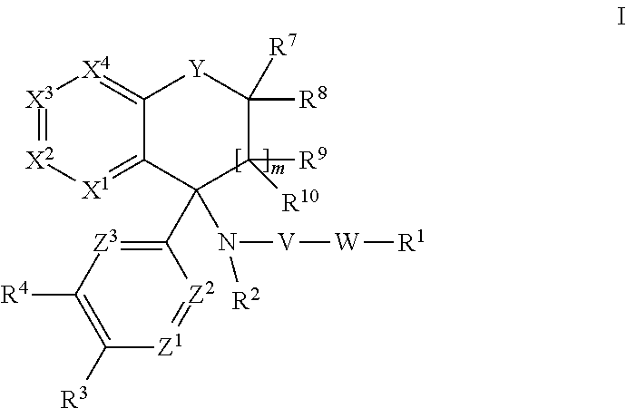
[X3]1=[X2][X1]=C2C(=[X4]1)[Y]C([R8])([R7])C([R9])([R10])C2(C1=[Z3]C([R4])=C([R3])[Z1]=[Z2]1)N([V][W][R1])[R2]
